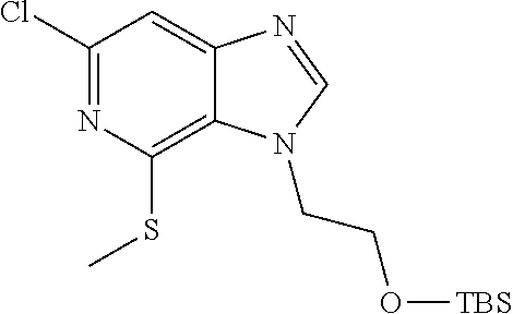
C1(Cl)=NC(SC)=C2C(=C1)N=CN2CCO[TBS]
